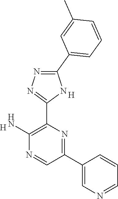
[H].C1(N)=C(C2=NN=C(C3=CC=CC(C)=C3)N2)N=C(C2=CN=CC=C2)C=N1.[H]
